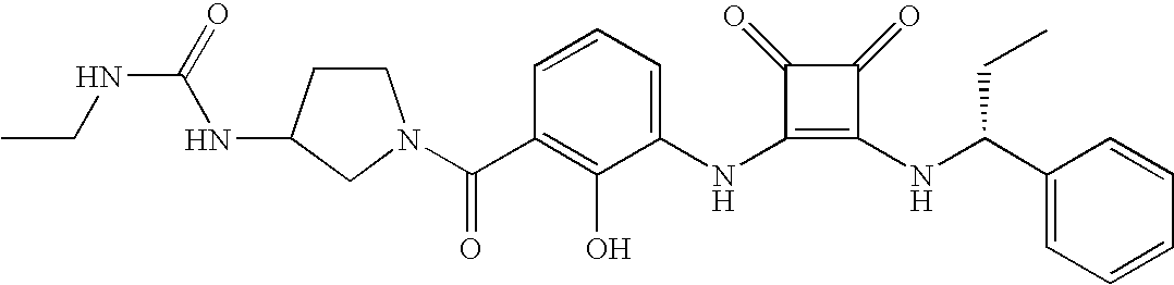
N(C1=C(NC(CC)C2=CC=CC=C2)C(=O)C1=O)C1=CC=CC(C(=O)N2CCC(NC(NCC)=O)C2)=C1O
